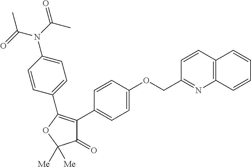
C1=CC(C2=C(C3=CC=C(OCC4=NC5=C(C=C4)C=CC=C5)C=C3)C(=O)C([Me])([Me])O2)=CC=C1N(C(=O)C)C(=O)C
